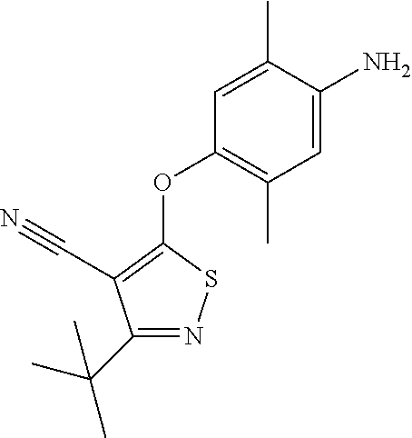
C1(C(C)(C)C)=NSC(OC2=C(C)C=C(N)C(C)=C2)=C1C#N
